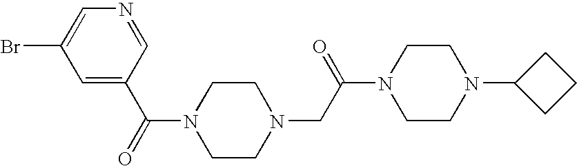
C(=O)(N1CCN(CC(N2CCN(C3CCC3)CC2)=O)CC1)C1=CC(Br)=CN=C1
